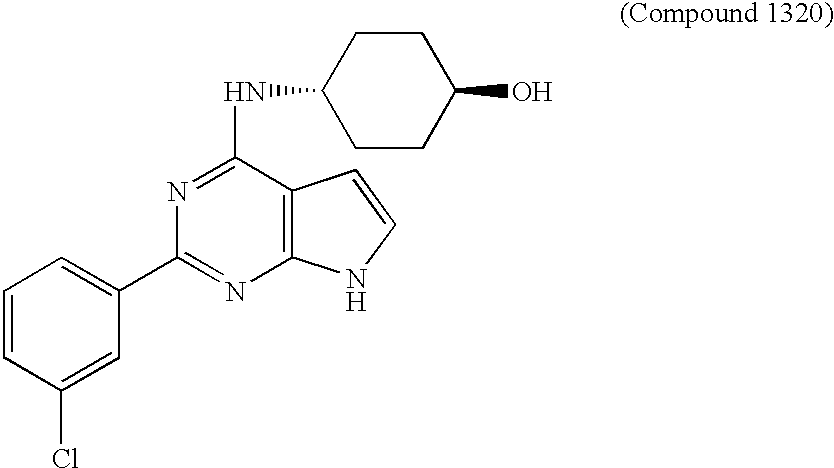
N(C1=NC(C2=CC=CC(Cl)=C2)=NC2=C1C=CN2)C1CCC(O)CC1
